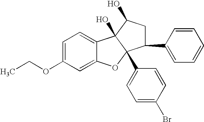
C1=C(OCC)C=C2C(=C1)C1(O)C(C3=CC=C(Br)C=C3)(O2)C(C2=CC=CC=C2)CC1O
